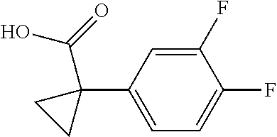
C1=C(C2(C(O)=O)CC2)C=C(F)C(F)=C1
